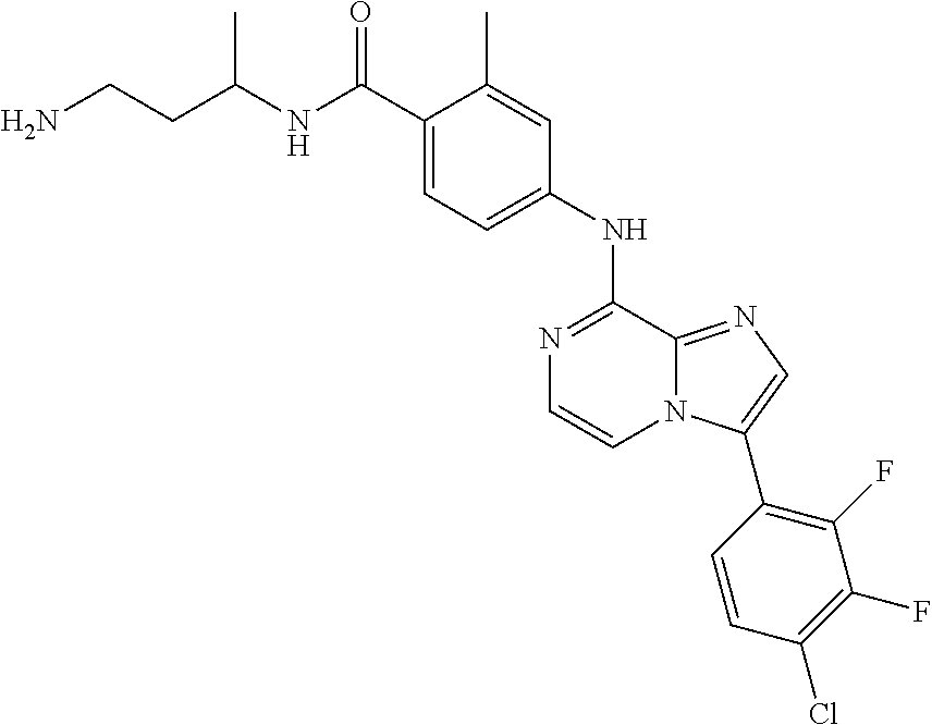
C1(C(NC(CCN)C)=O)=CC=C(NC2=NC=CN3C2=NC=C3C2=C(F)C(F)=C(Cl)C=C2)C=C1C
